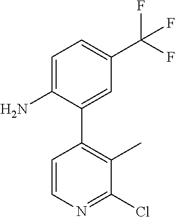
C1=C(N)C(C2=C(C)C(Cl)=NC=C2)=CC(C(F)(F)F)=C1
